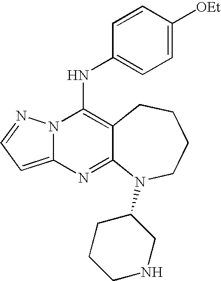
N12C(=CC=N1)N=C1C(=C2NC2=CC=C([OEt])C=C2)CCCCN1C1CCCNC1
